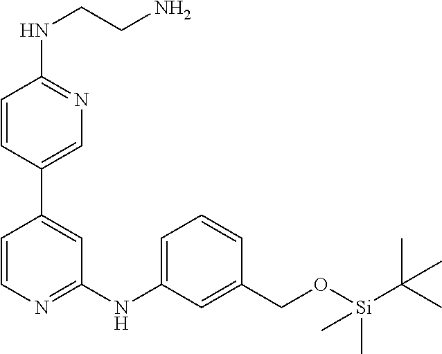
N(C1=NC=C(C2=CC(NC3=CC=CC(CO[Si](C(C)(C)C)(C)C)=C3)=NC=C2)C=C1)CCN
